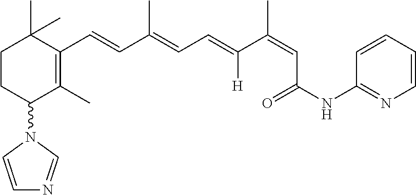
C1CC(N2C=CN=C2)C(C)=C(C=CC(=CC=C(C(=CC(NC2=NC=CC=C2)=O)C)[H])C)C1(C)C
